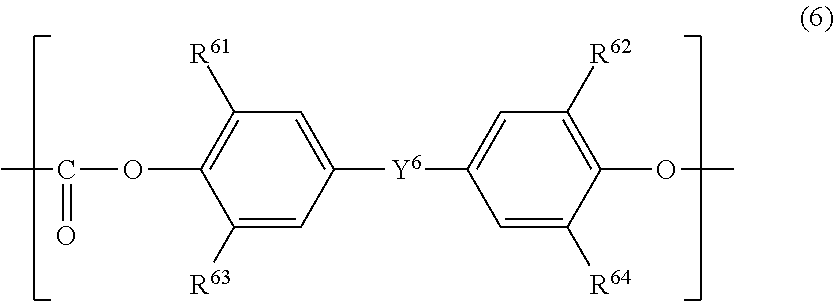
CC(=O)OC1=C([R61])C=C([Y6]C2=CC([R62])=C(OC)C([R64])=C2)C=C1[R63]
